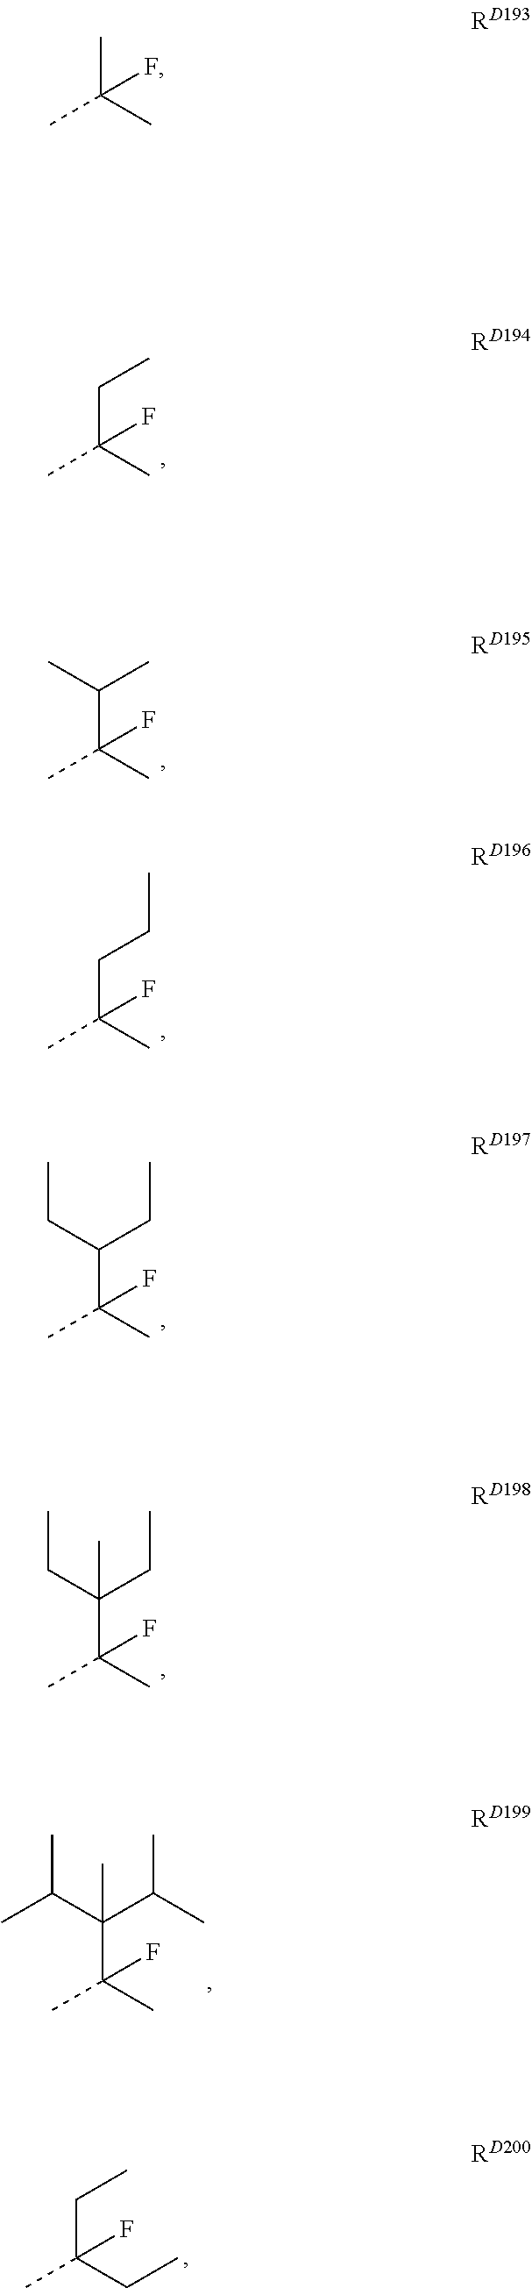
C(C(C)(C)F)C.C(C(C)(C)F)(C)C.C(C(C)(C)F)CC.C(C(C)(C)F)(CC)CC.C(C(C)(C)F)(CC)(CC)C.C(C(C)(C)F)(C(C)C)(C(C)C)C.C(C(CC)(C)F)C.CC(C)(C)F
